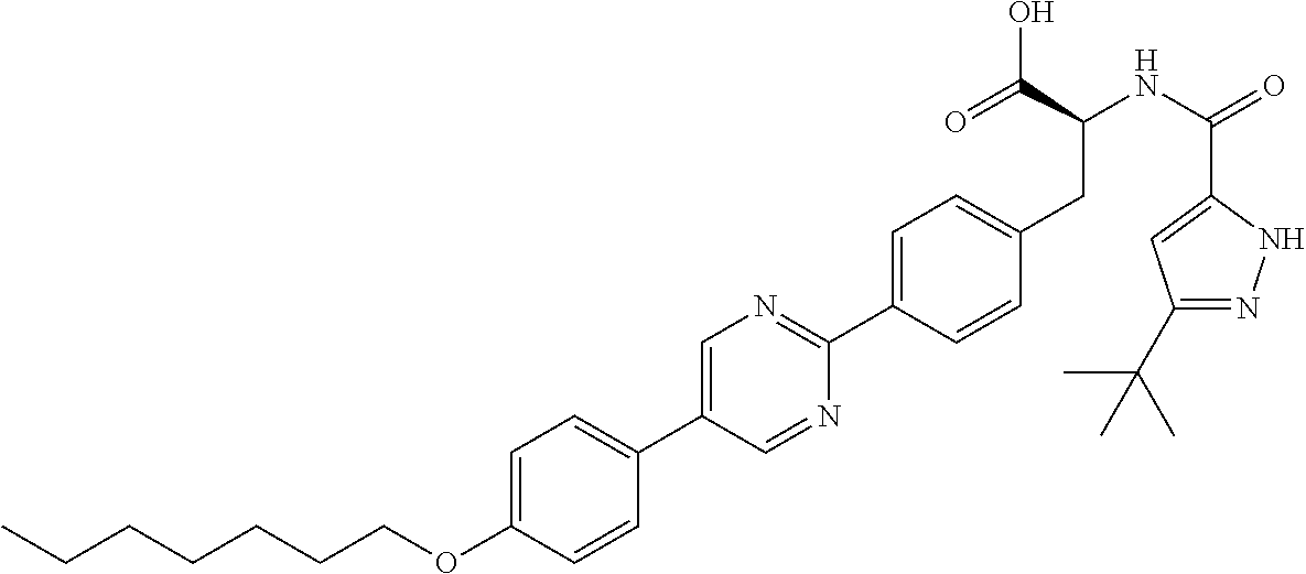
C(OC1=CC=C(C2=CN=C(C3=CC=C(CC(NC(C4=CC(C(C)(C)C)=NN4)=O)C(O)=O)C=C3)N=C2)C=C1)CCCCCC
